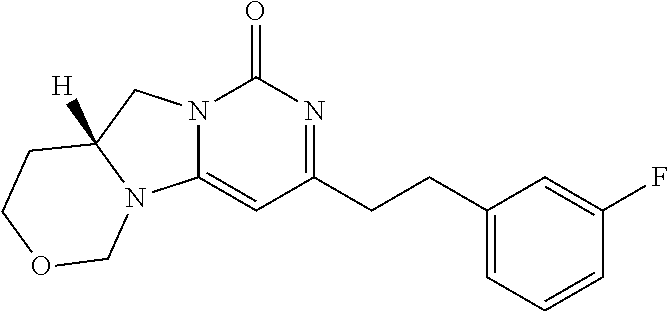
C1(=O)N2C(=CC(CCC3=CC=CC(F)=C3)=N1)N1C([H])(C2)CCOC1
